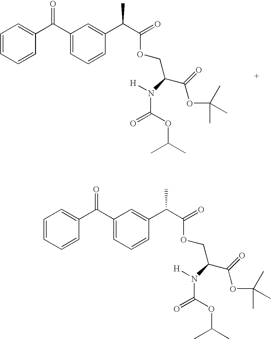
C1=CC=C(C(C2=CC=CC(C(C(=O)OCC(C(OC(C)(C)C)=O)N(C(OC(C)C)=O)[H])C)=C2)=O)C=C1.C1=CC=C(C(C2=CC=CC(C(C(=O)OCC(C(OC(C)(C)C)=O)N(C(OC(C)C)=O)[H])C)=C2)=O)C=C1
